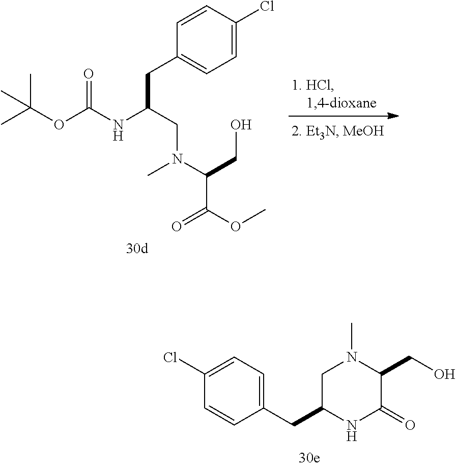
C1=CC(CC(NC(OC(C)(C)C)=O)CN(C(C(OC)=O)CO)C)=CC=C1Cl.C1(CC2CN(C)C(CO)C(=O)N2)=CC=C(Cl)C=C1
